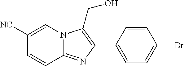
C1(C2=C(CO)N3C(=N2)C=CC([NC])=C3)=CC=C(Br)C=C1
